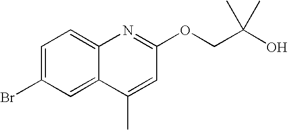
BrC1=CC=C2C(=C1)C(C)=CC(OCC(O)(C)C)=N2
